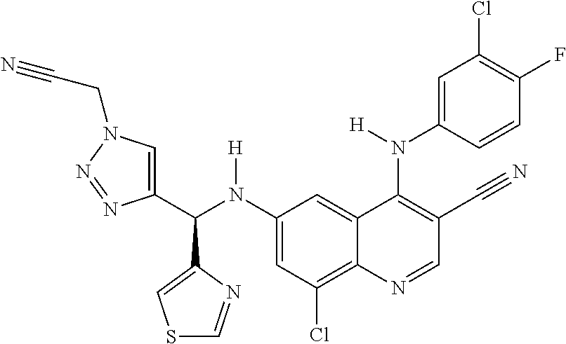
C1(N(C(C2=CN(CC#N)N=N2)C2=CSC=N2)[H])=CC(Cl)=C2C(=C1)C(N(C1=CC(Cl)=C(F)C=C1)[H])=C(C#N)C=N2
